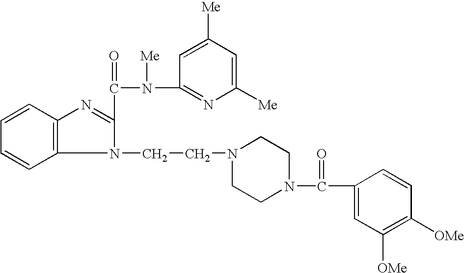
C12=C(C=CC=C1)N=C(C(N(C1=NC([Me])=CC([Me])=C1)[Me])=O)N2CCN1CCN(C(C2=CC([OMe])=C([OMe])C=C2)=O)CC1
